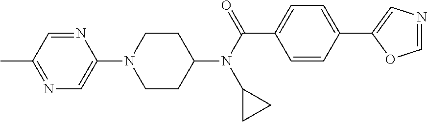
N1(C2=CN=C(C)C=N2)CCC(N(C(=O)C2=CC=C(C3=CN=CO3)C=C2)C2CC2)CC1
